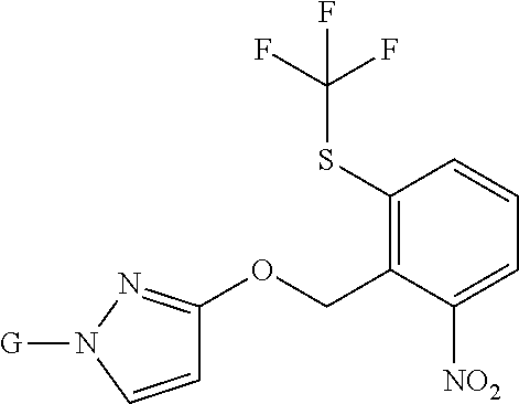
C1(SC(F)(F)F)=C(COC2=NN([G])C=C2)C([NO2])=CC=C1
